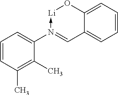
C1=CC=C2C(=C1)C=N(C1=CC=CC(C)=C1C)->[Li]O2
